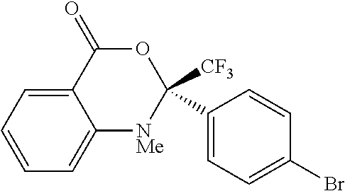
C1=CC=C2C(=C1)[NMe]C([CF3])(C1=CC=C(Br)C=C1)OC2=O
